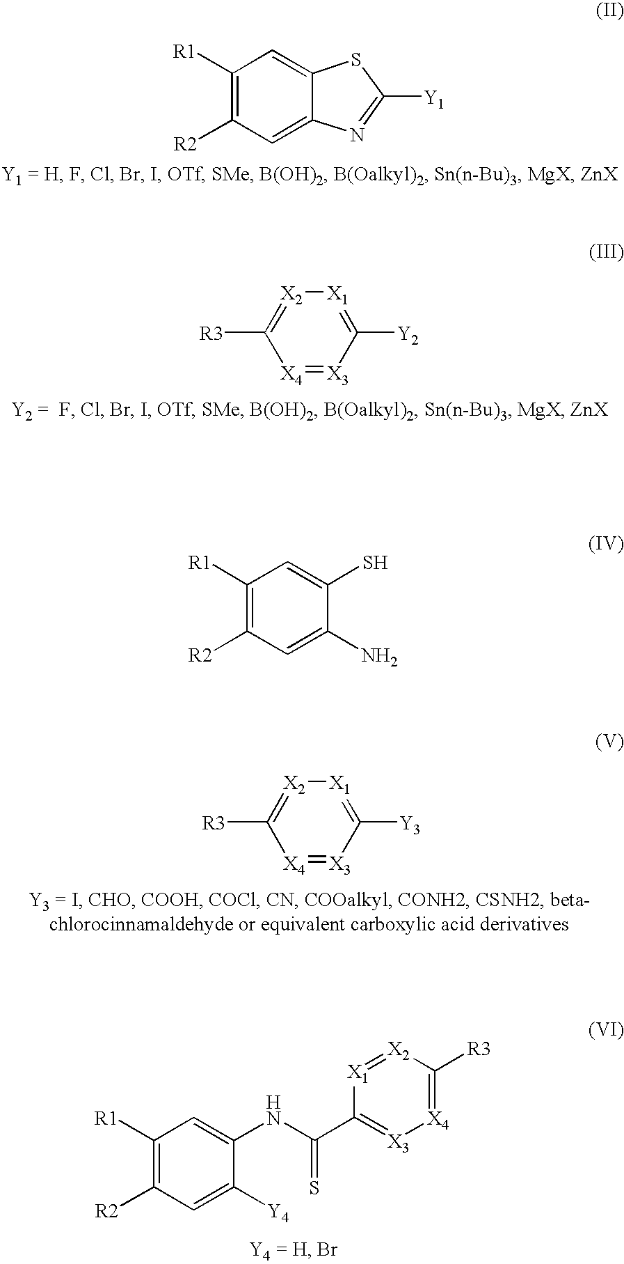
C1([R1])=C([R2])C=C2C(=C1)SC([Y1])=N2.[X2]1=C([R3])[X4]=[X3]C([Y2])=[X1]1.[X2]1=C([R3])[X4]=[X3]C([Y3])=[X1]1.C1([R1])=C([R2])C=C([Y4])C(NC(=S)C2=[X3][X4]=C([R3])[X2]=[X1]2)=C1.C1([R1])=C([R2])C=C(N)C(S)=C1
